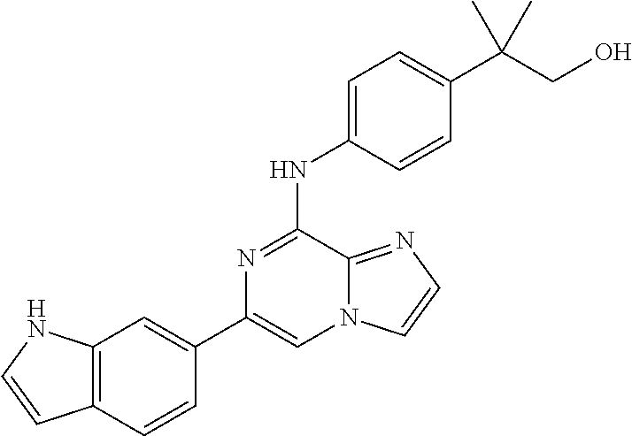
C1(C2=CC3=C(C=C2)C=CN3)=CN2C(=NC=C2)C(NC2=CC=C(C(CO)(C)C)C=C2)=N1
